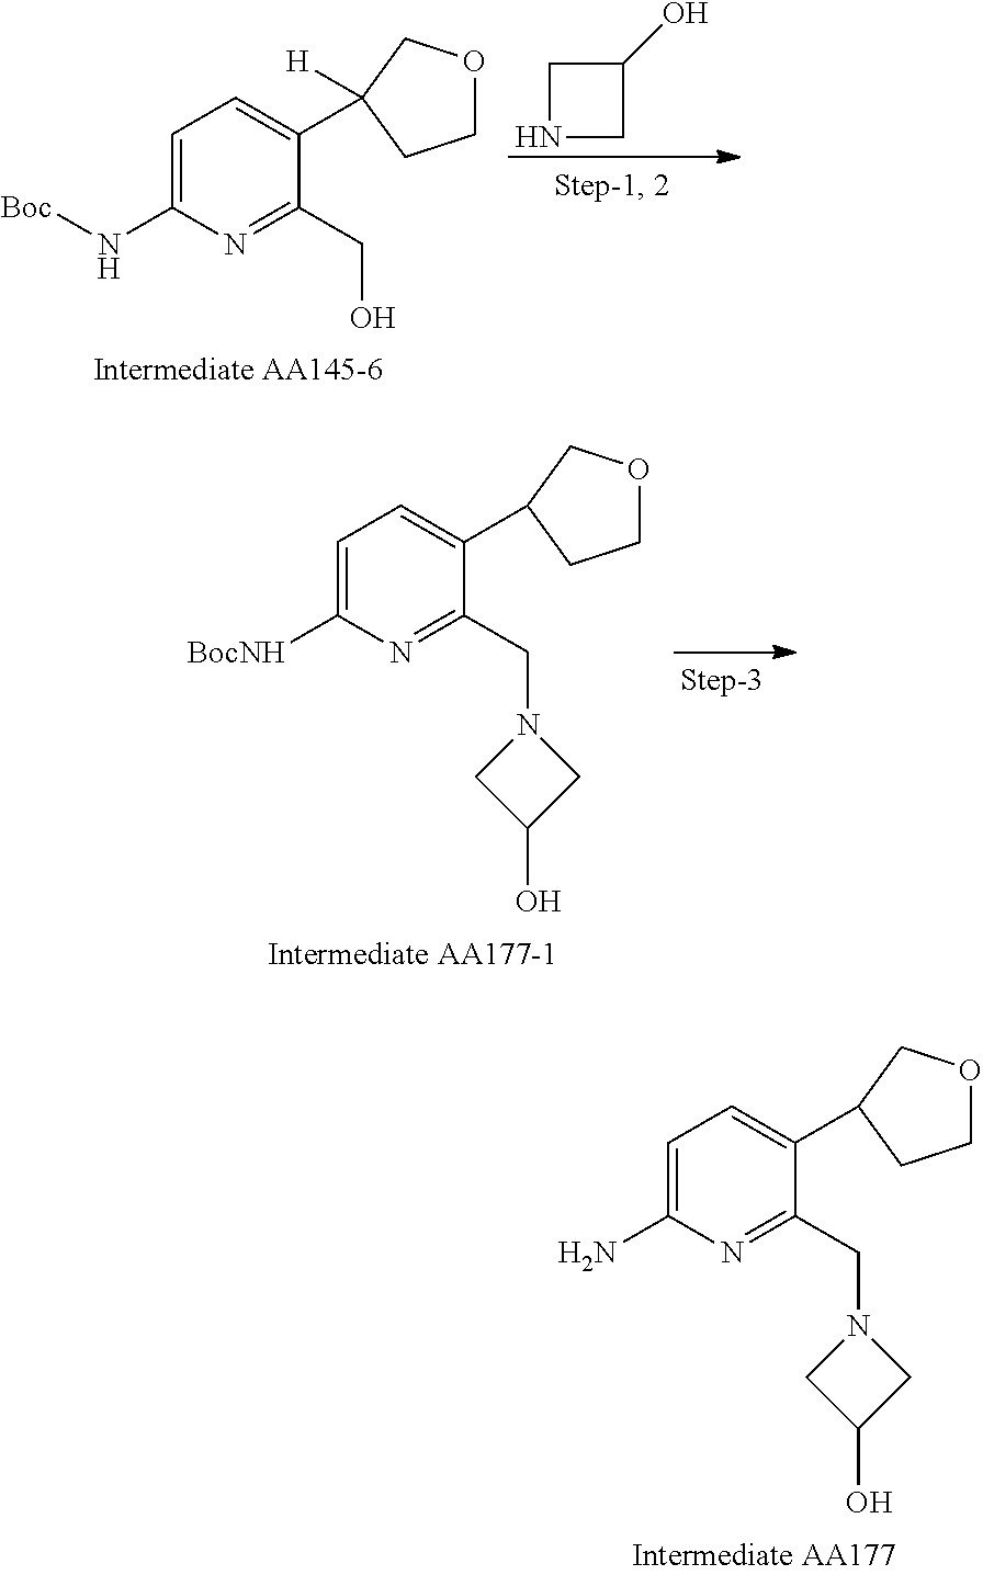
C1=C(N)N=C(CN2CC(O)C2)C(C2COCC2)=C1.C1=C(N[Boc])N=C(CO)C(C2([H])COCC2)=C1.N1CC(O)C1.C1=C([BocNH])N=C(CN2CC(O)C2)C(C2COCC2)=C1
